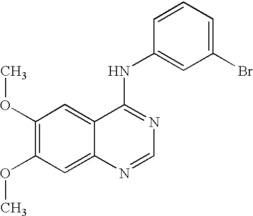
C1(OC)=C(OC)C=C2C(=C1)C(NC1=CC(Br)=CC=C1)=NC=N2
